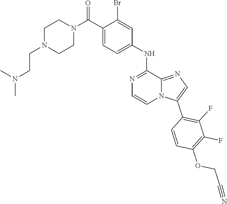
C1N(CCN(C)C)CCN(C(C2=CC=C(NC3=NC=CN4C3=NC=C4C3=C(F)C(F)=C(OCC#N)C=C3)C=C2Br)=O)C1
